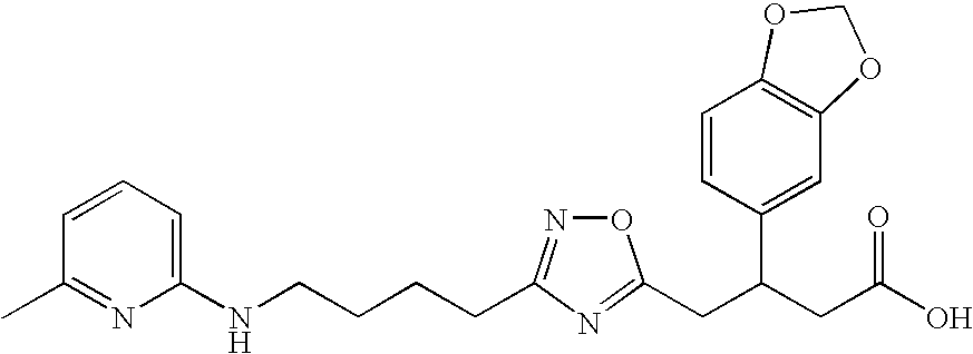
N(CCCCC1=NOC(CC(CC(O)=O)C2=CC3=C(C=C2)OCO3)=N1)C1=CC=CC(C)=N1
